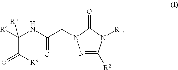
N1=C([R2])N([R1])C(=O)N1CC(NC([R4])(C([R3])=O)[R5])=O
